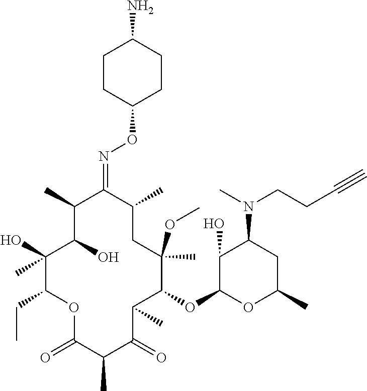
C1(O)C(O)(C)C(CC)OC(=O)C(C)C(=O)C(C)C(OC2OC(C)CC(N(C)CCC#C)C2O)C(C)(OC)CC(C)C(=NOC2CCC(N)CC2)C1C
